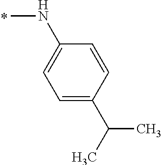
CNC1=CC=C(C(C)C)C=C1
